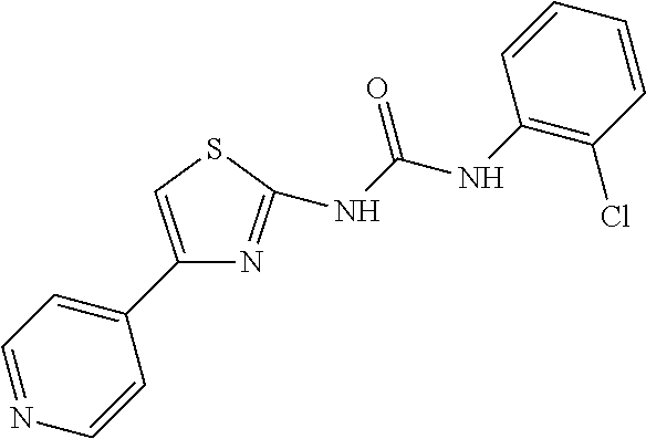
N(C(NC1=C(Cl)C=CC=C1)=O)C1=NC(C2=CC=NC=C2)=CS1
